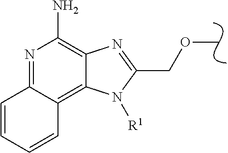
N1=C2C(=C3C(=C1N)N=C(COC)N3[R1])C=CC=C2
